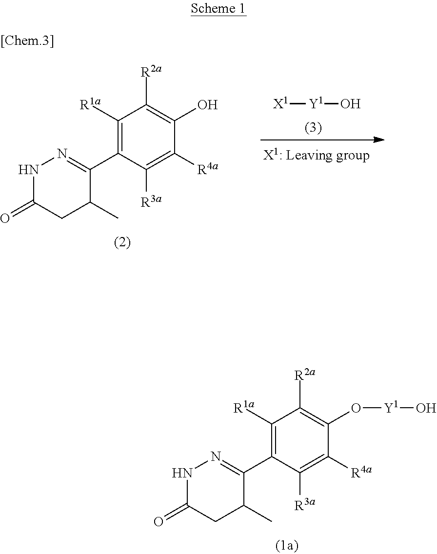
C1([R1a])=C(C2=NNC(=O)CC2C)C([R3a])=C([R4a])C(O[Y1]O)=C1[R2a].C1([R1a])=C(C2=NNC(=O)CC2C)C([R3a])=C([R4a])C(O)=C1[R2a].[X1][Y1]O
